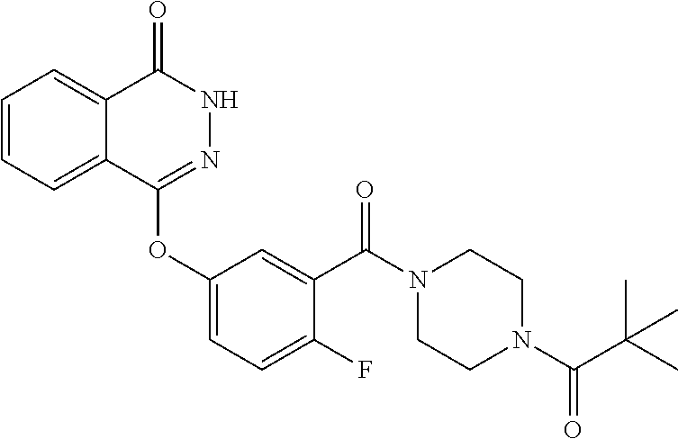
C1=CC=C2C(=C1)C(=O)NN=C2OC1=CC=C(F)C(C(N2CCN(C(=O)C(C)(C)C)CC2)=O)=C1
